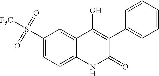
C1(S([F3C])(=O)=O)=CC=C2C(=C1)C(O)=C(C1=CC=CC=C1)C(=O)N2
